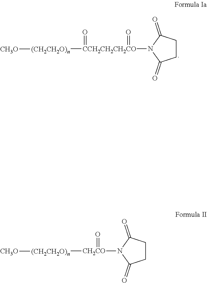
C1CC(=O)N([CCH2CH2CH2CO]([(CH2CH2O)n][CH3O])(=O)=O)C1=O.C1CC(=O)N([CH2CO](=O)[(CH2CH2O)n][CH3O])C1=O
